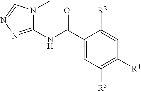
C1(NC(=O)C2=CC([R5])=C([R4])C=C2[R2])=NN=CN1C
